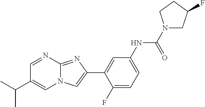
C1=NC2=NC(C3=CC(NC(N4CC(F)CC4)=O)=CC=C3F)=CN2C=C1C(C)C
